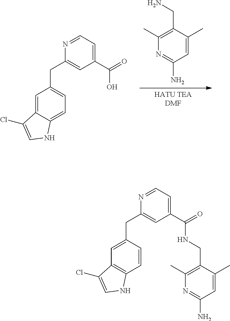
[HATU TEADMF].N1=C(N)C=C(C)C(CN)=C1C.C1=C2C(=CC=C1CC1=CC(C(=O)O)=CC=N1)NC=C2Cl.C1=C(CC2=CC(C(=O)NCC3=C(C)N=C(N)C=C3C)=CC=N2)C=CC2=C1C(Cl)=CN2
